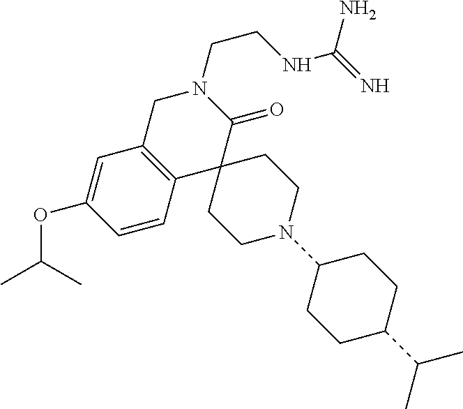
C1C2=C(C3(C(=O)N1CCNC(=N)N)CCN(C1CCC(C(C)C)CC1)CC3)C=CC(OC(C)C)=C2
